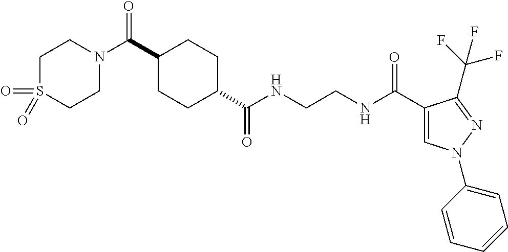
C1(C(=O)N2CCS(=O)(=O)CC2)CCC(C(NCCNC(C2=CN(C3=CC=CC=C3)N=C2C(F)(F)F)=O)=O)CC1
